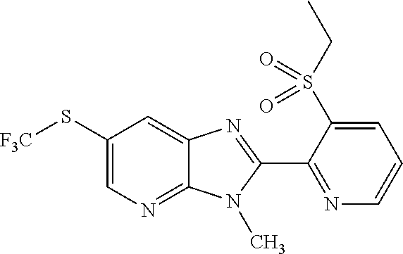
C1(S[F3C])=CN=C2C(=C1)N=C(C1=NC=CC=C1S(CC)(=O)=O)N2C
